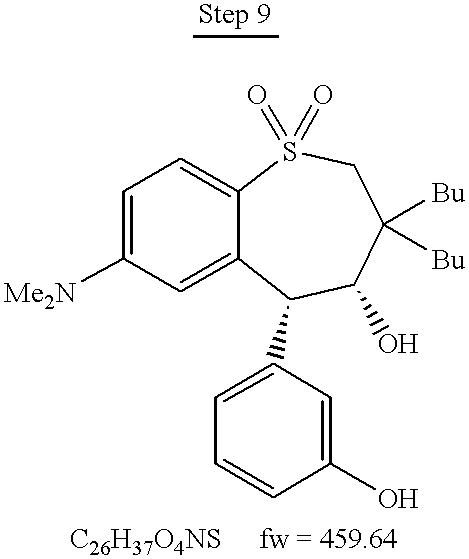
C1=C([Me2N])C=C2C(=C1)S(=O)(=O)CC([Bu])([Bu])C(O)C2C1=CC=CC(O)=C1
